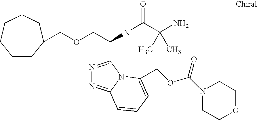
C(OCC(C1=NN=C2N1C(COC(N1CCOCC1)=O)=CC=C2)NC(C(N)(C)C)=O)C1CCCCCC1
